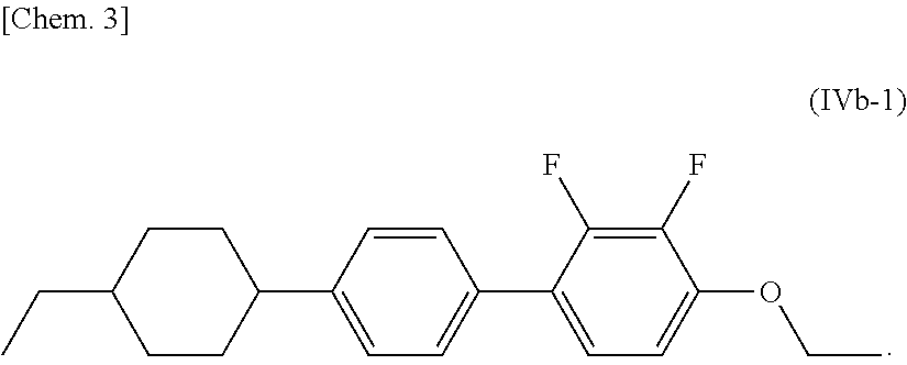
C1(C2CCC(CC)CC2)=CC=C(C2=CC=C(OCC)C(F)=C2F)C=C1
